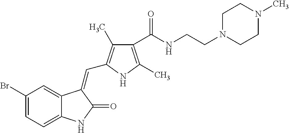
C1(Br)=CC=C2C(=C1)C(=CC1=C(C)C(C(NCCN3CCN(C)CC3)=O)=C(C)N1)C(=O)N2
